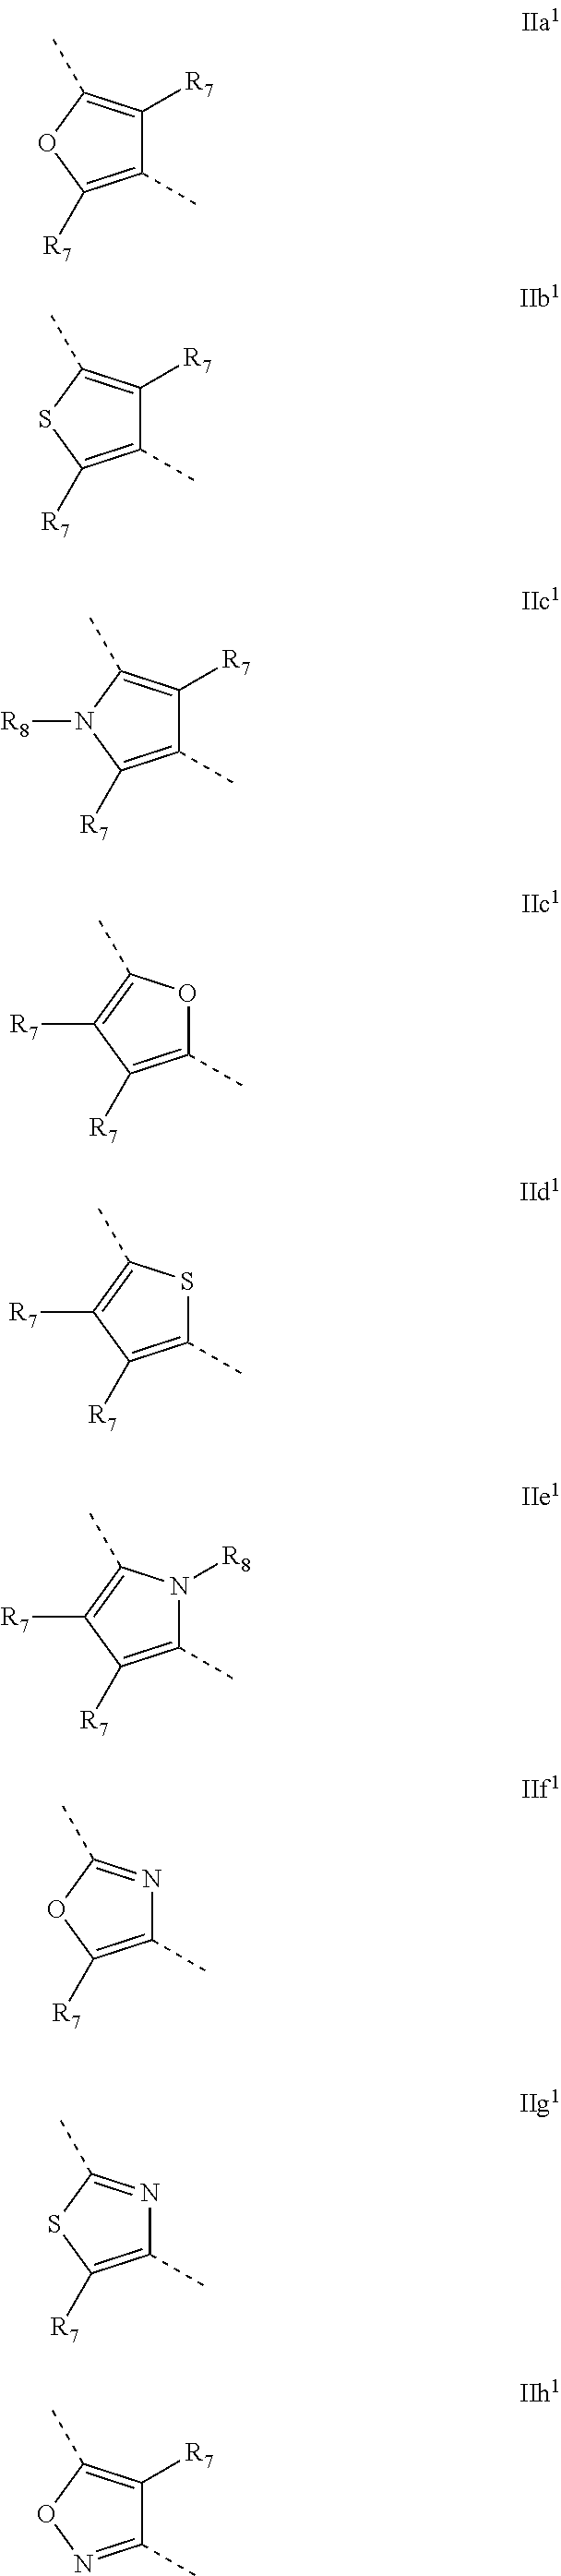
C1(C)=C([R7])OC(C)=C1[R7].C1(C)=C([R7])SC(C)=C1[R7].C1(C)=C([R7])N([R8])C(C)=C1[R7].C1(C)=C([R7])C([R7])=C(C)O1.C1(C)=C([R7])C([R7])=C(C)S1.C1(C)=C([R7])C([R7])=C(C)N1[R8].C1(C)=C([R7])OC(C)=N1.C1(C)=C([R7])SC(C)=N1.C1(C)=NOC(C)=C1[R7]
